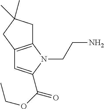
C1C2=C(CC1(C)C)C=C(C(=O)OCC)N2CCN
